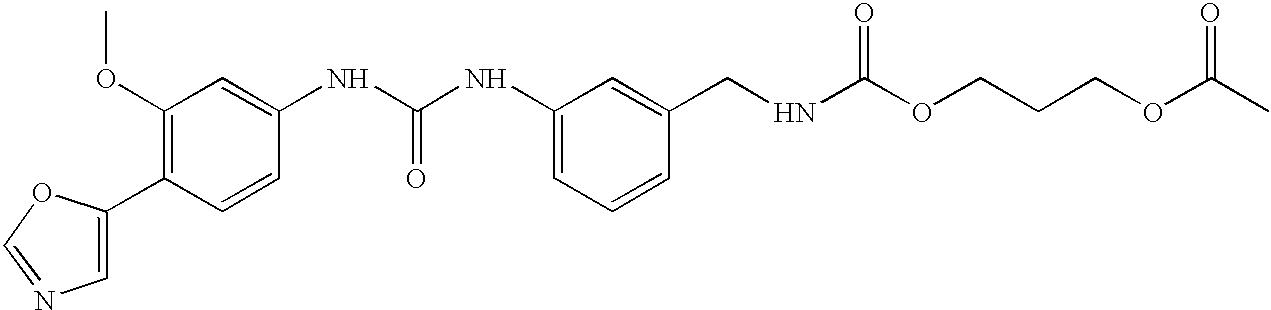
C1=C(C2=C(OC)C=C(NC(NC3=CC=CC(CNC(OCCCOC(C)=O)=O)=C3)=O)C=C2)OC=N1
